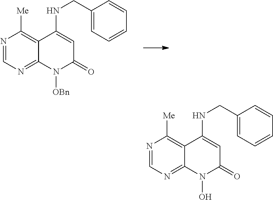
N1=CN=C2C(=C1[Me])C(NCC1=CC=CC=C1)=CC(=O)N2[OBn].N1=CN=C2C(=C1[Me])C(NCC1=CC=CC=C1)=CC(=O)N2O
